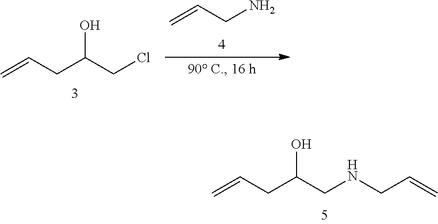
C=CCN.OC(CCl)CC=C.OC(CNCC=C)CC=C
